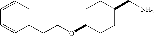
C1=CC=C(CCOC2CCC(CN)CC2)C=C1
